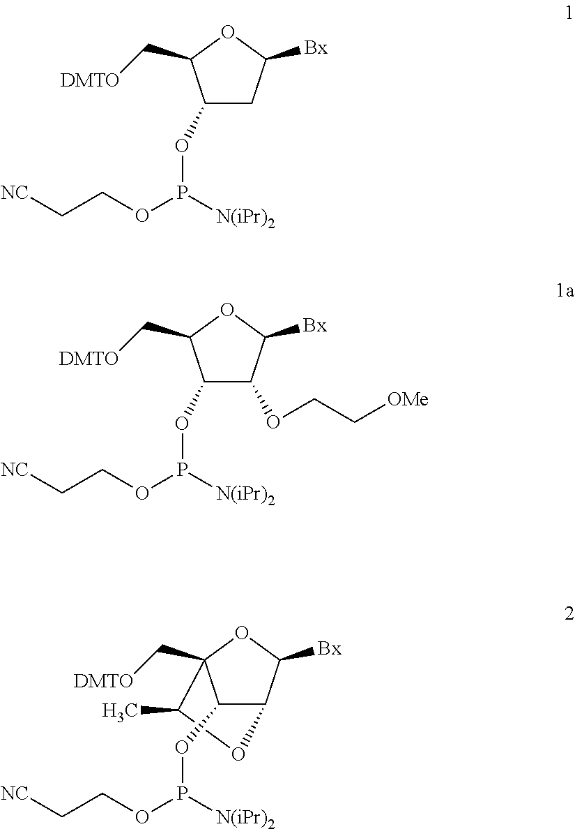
C1(OP(OCC[NC])[N(iPr)2])CC([Bx])OC1C[DMTO].C1(OP(OCC[NC])[N(iPr)2])C(OCC[OMe])C([Bx])OC1C[DMTO].C12C([Bx])OC(C[DMTO])(C(C)O1)C2OP(OCC[NC])[N(iPr)2]
